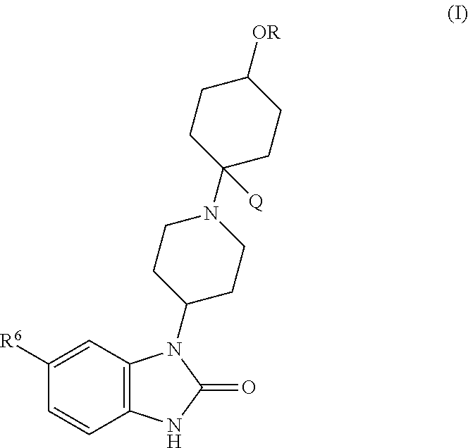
C1([R6])=CC2=C(C=C1)NC(=O)N2C1CCN(C2([Q])CCC([OR])CC2)CC1
